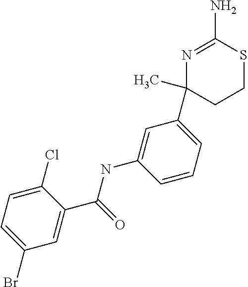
N1=C(N)SCCC1(C)C1=CC=CC(NC(=O)C2=CC(Br)=CC=C2Cl)=C1
